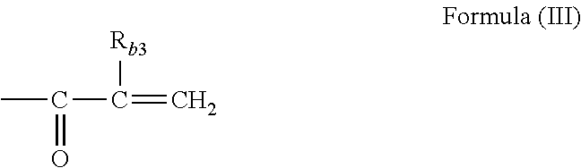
CC(C(=C)[Rb3])=O
